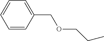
C(OCC1=CC=CC=C1)CC
